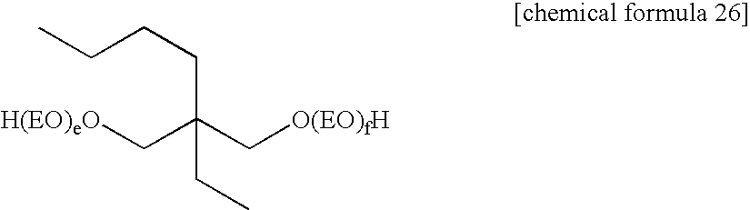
[H(EO)eO]CC(C[O(EO)fH])(CCCC)CC
